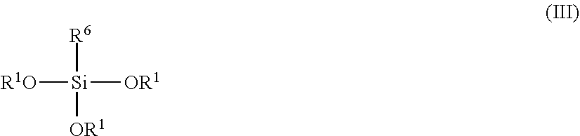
[R1O][Si]([OR1])([OR1])[R6]
